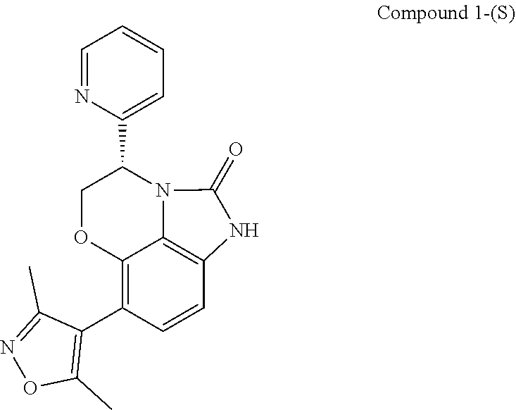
O1N=C(C)C(C2=C3OCC(C4=CC=CC=N4)N4C(=O)NC(=C34)C=C2)=C1C
